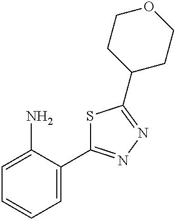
C1=C(N)C(C2=NN=C(C3CCOCC3)S2)=CC=C1
